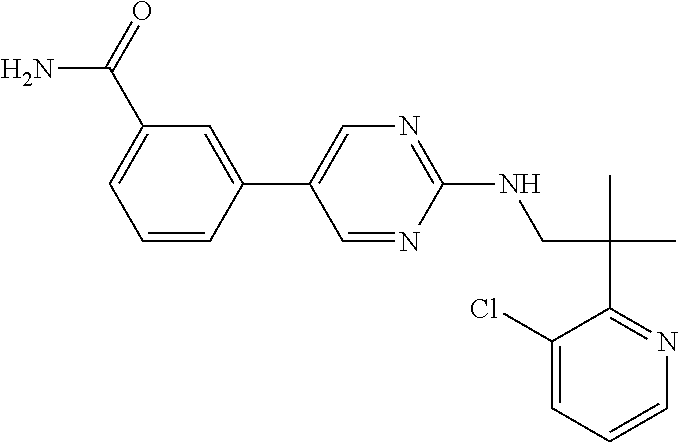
C1(C2=CC(C(N)=O)=CC=C2)=CN=C(NCC(C)(C)C2=NC=CC=C2Cl)N=C1
